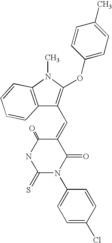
N1C(=S)N(C2=CC=C(Cl)C=C2)C(=O)C(=CC2=C(OC3=CC=C(C)C=C3)N(C)C3=C2C=CC=C3)C1=O
